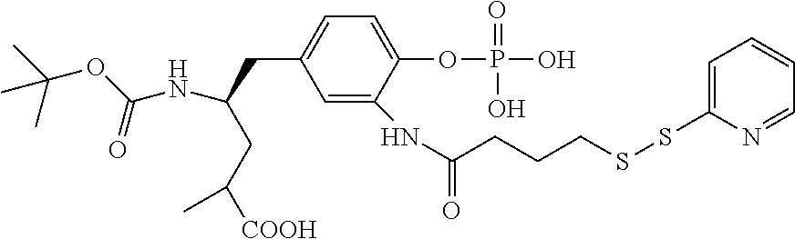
N(C(CC(C)[COOH])CC1=CC=C(OP(O)(=O)O)C(NC(=O)CCCSSC2=CC=CC=N2)=C1)C(=O)OC(C)(C)C
